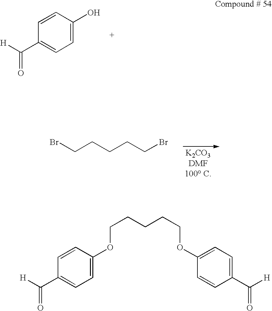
C1(C([H])=O)=CC=C(O)C=C1.BrCCCCCBr.C(CCCCOC1=CC=C(C([H])=O)C=C1)OC1=CC=C(C([H])=O)C=C1
